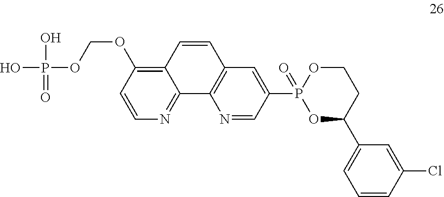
OP(O)(=O)OCOC1=C2C(=NC=C1)C1=C(C=C2)C=C(P2(=O)OC(C3=CC=CC(Cl)=C3)CCO2)C=N1
